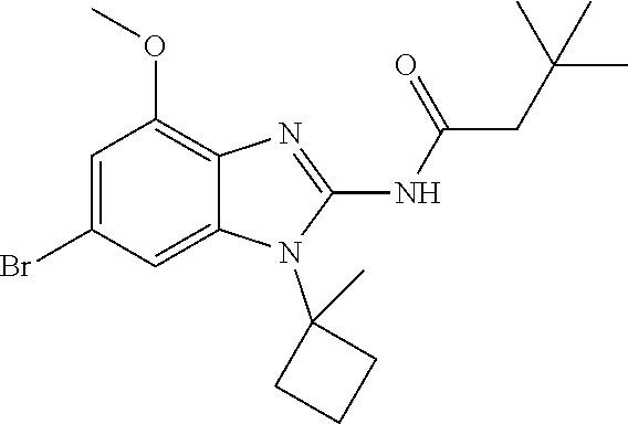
C1=C(Br)C=C2C(=C1OC)N=C(NC(=O)CC(C)(C)C)N2C1(C)CCC1
